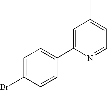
BrC1=CC=C(C2=CC(C)=CC=N2)C=C1
